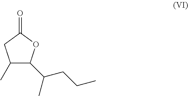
C1(C)C(C(C)CCC)OC(=O)C1
